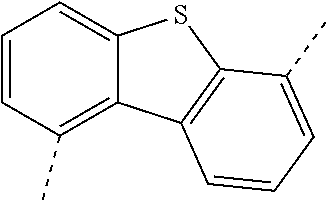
C1=CC(C)=C2C(=C1)SC1=C2C=CC=C1C
